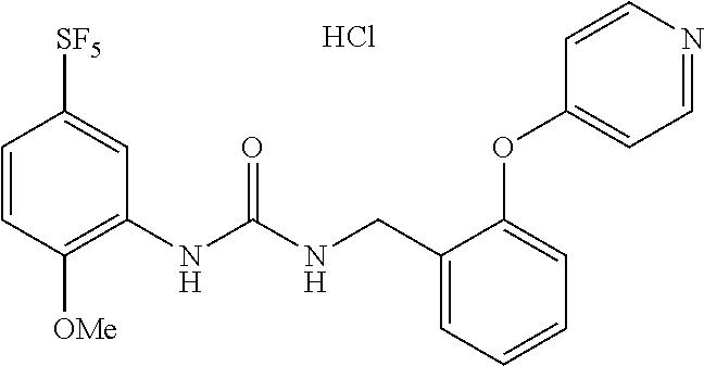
C1=CC([OMe])=C(NC(NCC2=CC=CC=C2OC2=CC=NC=C2)=O)C=C1[SF5].Cl
